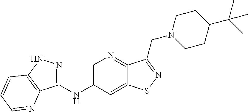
C1(NC2=CN=C3C(=C2)SN=C3CN2CCC(C(C)(C)C)CC2)=NNC2=C1N=CC=C2
